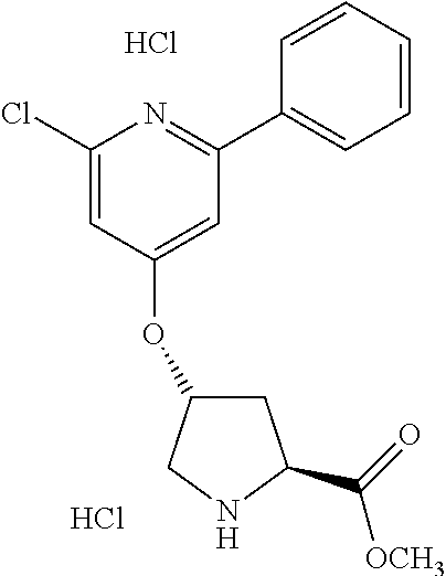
C1(Cl)=CC(OC2CC(C([OCH3])=O)NC2)=CC(C2=CC=CC=C2)=N1.Cl.Cl
